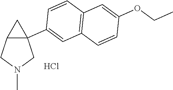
C12C(C3=CC4=C(C=C3)C=C(OCC)C=C4)(CN(C)C1)C2.Cl
